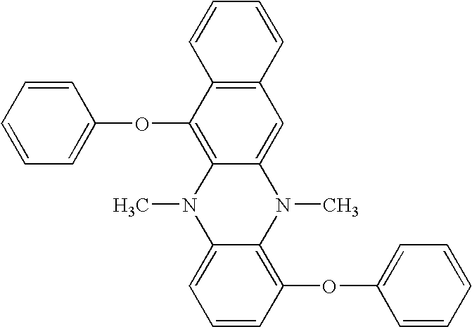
CN1C2=CC=CC(OC3=CC=CC=C3)=C2N(C)C2=CC3=C(C(OC4=CC=CC=C4)=C12)C=CC=C3
